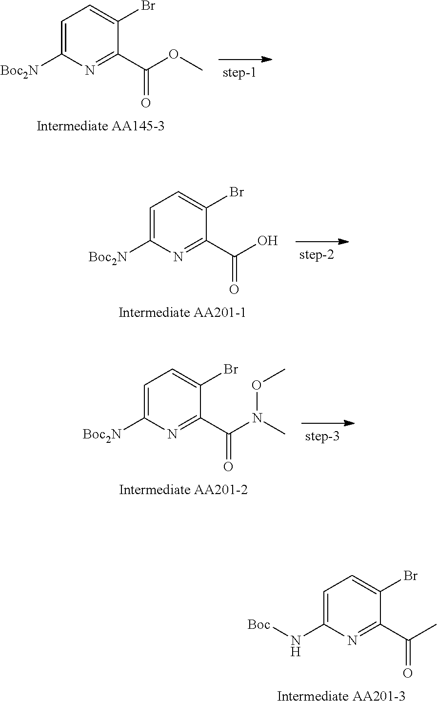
C1([Boc2N])=CC=C(Br)C(C(OC)=O)=N1.C1([Boc2N])=CC=C(Br)C(C(O)=O)=N1.C1([Boc2N])=CC=C(Br)C(C(N(C)OC)=O)=N1.C1(N[Boc])=CC=C(Br)C(C(C)=O)=N1
